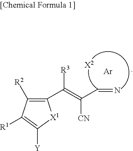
C1(C(=C([CN])C=N)[R3])=C([R2])C([R1])=C([Y])[X1]1.[X2].[Ar]
